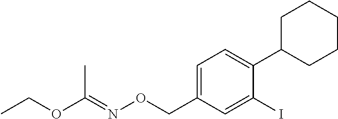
C1C(C2=CC=C(CON=C(OCC)C)C=C2I)CCCC1
